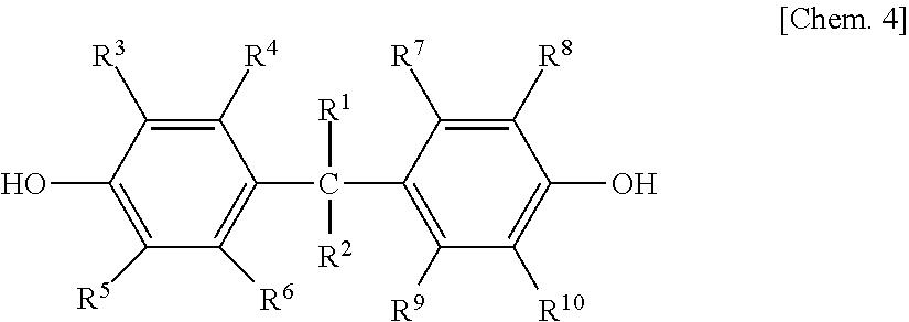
C1([R4])=C([R3])C(O)=C([R5])C([R6])=C1C(C1=C([R9])C([R10])=C(O)C([R8])=C1[R7])([R1])[R2]
